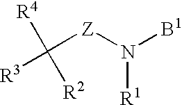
C([Z]N([B1])[R1])([R3])([R2])[R4]
